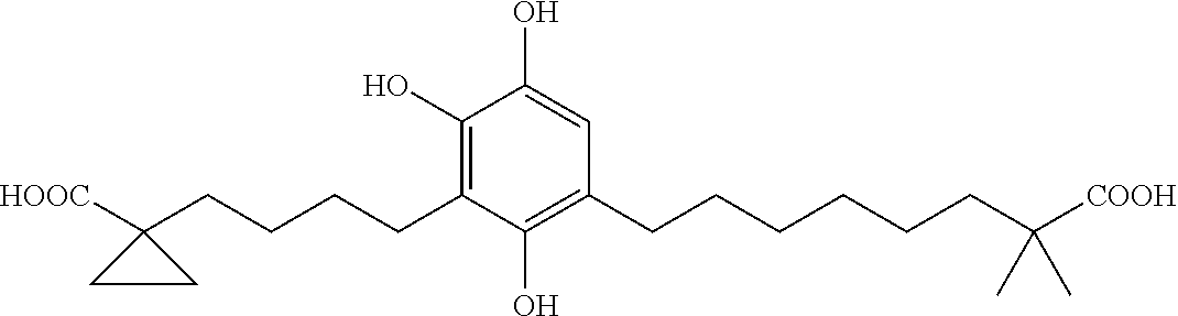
C1(O)=CC(CCCCCCC([COOH])(C)C)=C(O)C(CCCCC2([HOOC])CC2)=C1O
